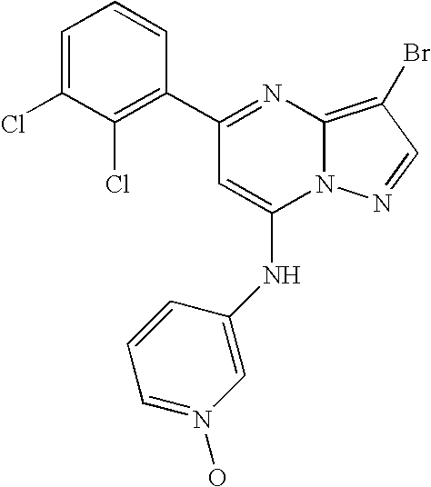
C1(C2=NC3=C(Br)C=NN3C(NC3=CN(O)=CC=C3)=C2)=C(Cl)C(Cl)=CC=C1
